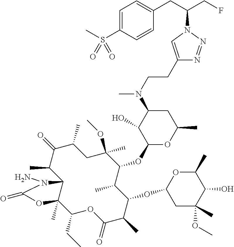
C1(C)C(=O)C(C)C2C(C)(C(CC)OC(=O)C(C)C(OC3CC(OC)(C)C(O)C(C)O3)C(C)C(OC3OC(C)CC(N(CCC4=CN(C(CC5=CC=C(S(C)(=O)=O)C=C5)CF)N=N4)C)C3O)C(C)(OC)C1)OC(=O)N2N
